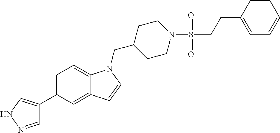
C1=NNC=C1C1=CC=C2C(=C1)C=CN2CC1CCN(S(CCC2=CC=CC=C2)(=O)=O)CC1
